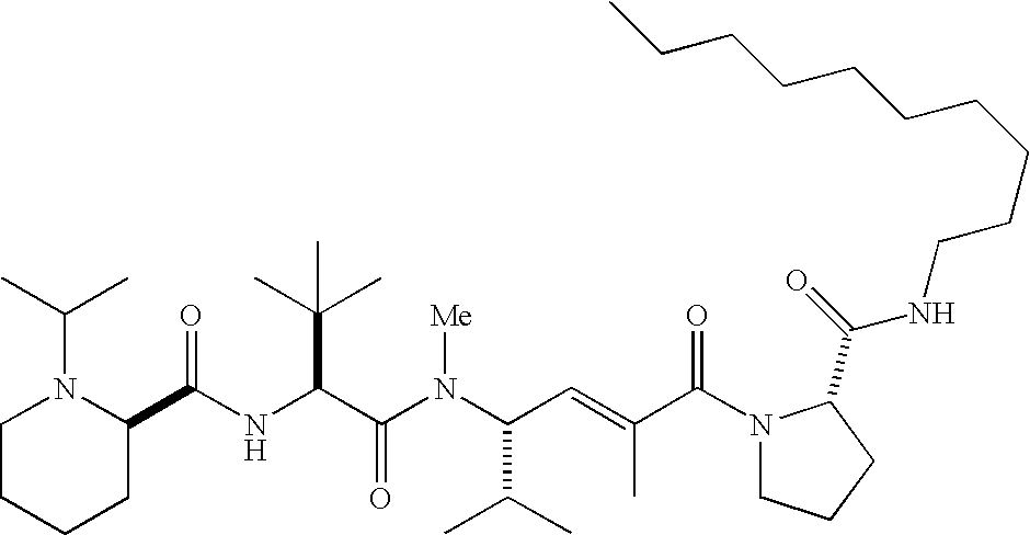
N(C(C(N(C(C(C)C)C=C(C)C(N1CCCC1C(=O)NCCCCCCCCCC)=O)[Me])=O)C(C)(C)C)C(C1N(C(C)C)CCCC1)=O
